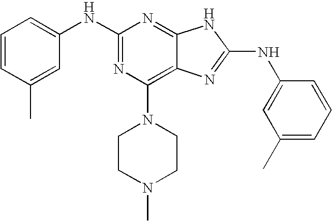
C1(NC2=NC(N3CCN(C)CC3)=C3C(=N2)NC(NC2=CC(C)=CC=C2)=N3)=CC=CC(C)=C1
